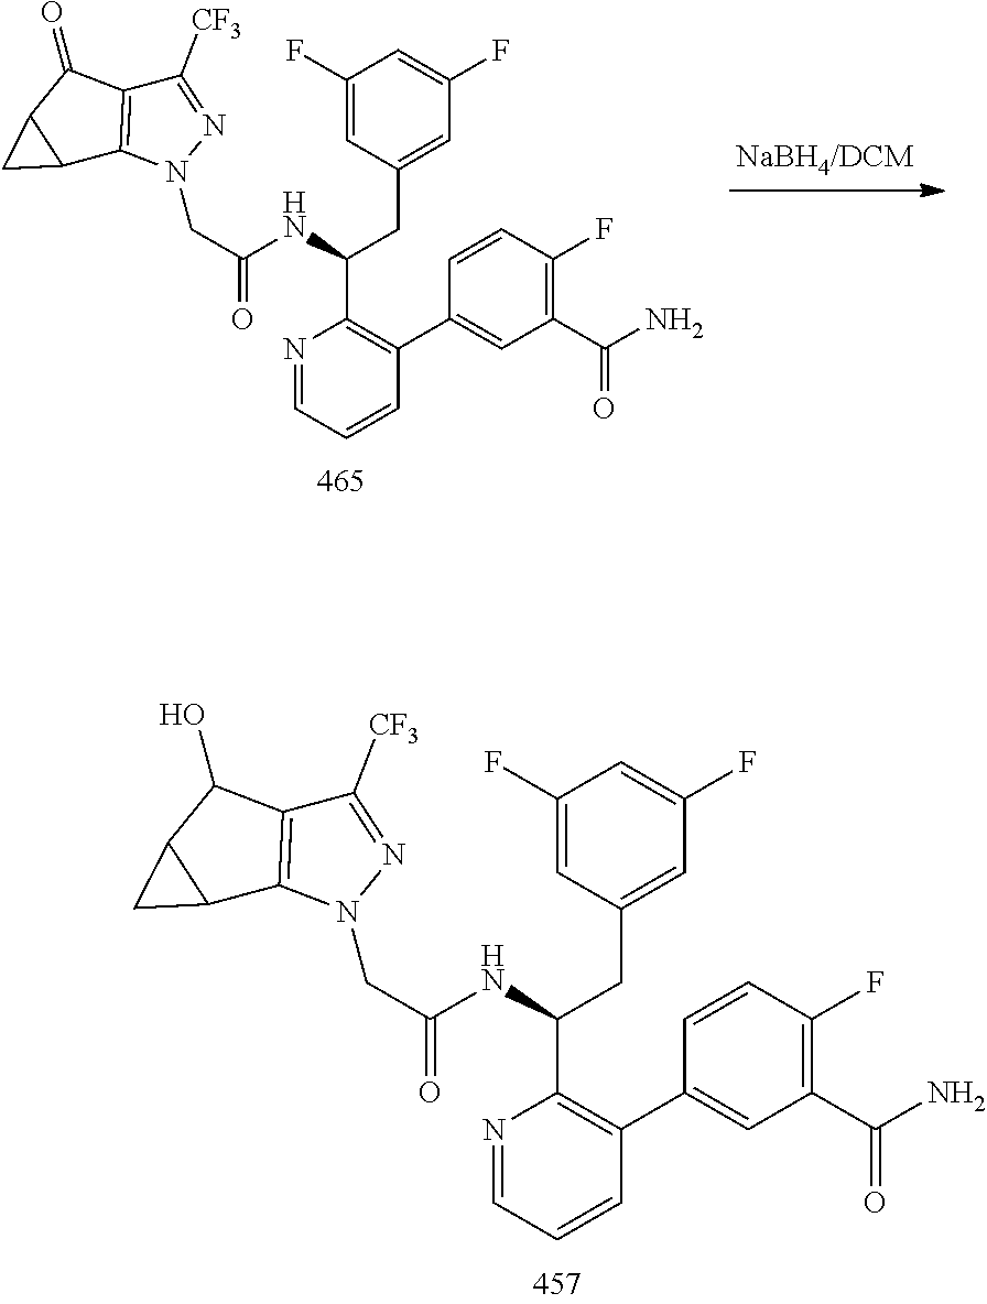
N1=CC=CC(C2=CC(C(N)=O)=C(F)C=C2)=C1C(CC1=CC(F)=CC(F)=C1)NC(CN1N=C([CF3])C2=C1C1C(C2=O)C1)=O.N1=CC=CC(C2=CC(C(N)=O)=C(F)C=C2)=C1C(CC1=CC(F)=CC(F)=C1)NC(CN1N=C([CF3])C2=C1C1C(C2O)C1)=O
